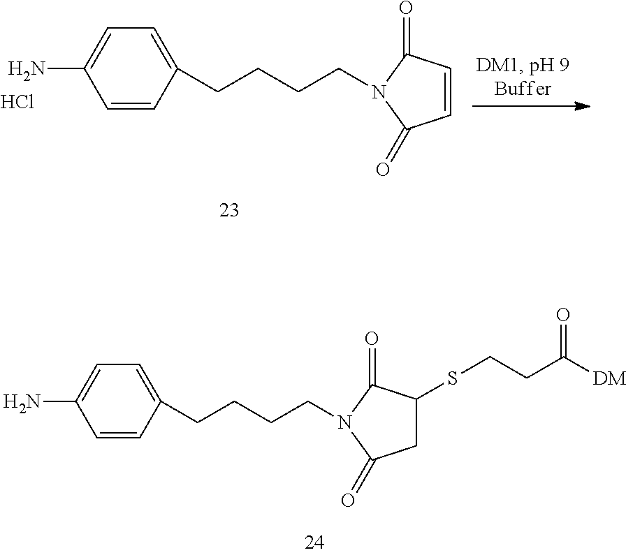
Cl.C1=CC(=O)N(CCCCC2=CC=C(N)C=C2)C1=O.C1=CC(CCCCN2C(=O)C(SCCC([DM])=O)CC2=O)=CC=C1N
